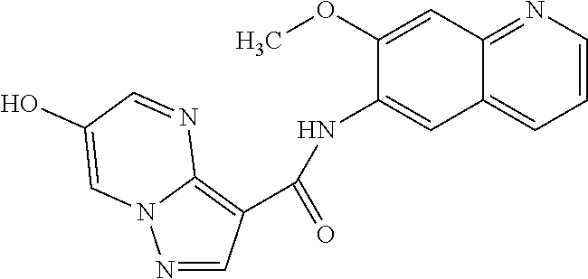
C12=CC=CN=C1C=C(OC)C(NC(C1=C3N(N=C1)C=C(O)C=N3)=O)=C2
